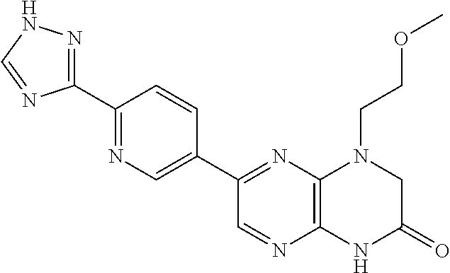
C12=C(N=C(C3=CN=C(C4=NNC=N4)C=C3)C=N1)N(CCOC)CC(=O)N2
